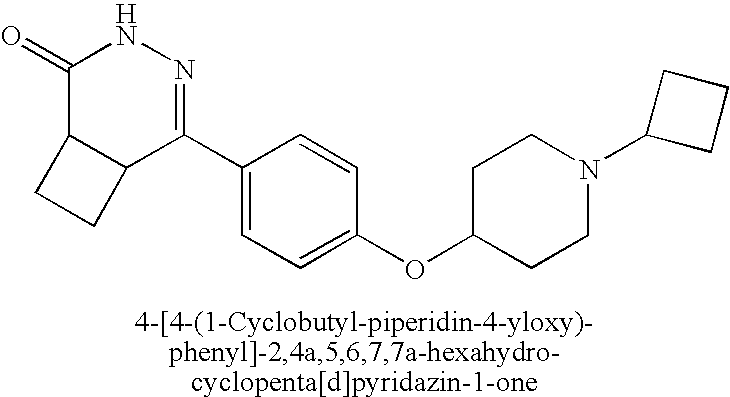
C1(=O)C2C(C(C3=CC=C(OC4CCN(C5CCC5)CC4)C=C3)=NN1)CC2
